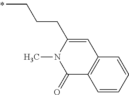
C(C)CCC1=CC2=C(C(=O)N1C)C=CC=C2
